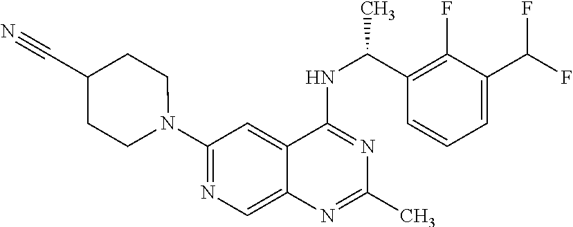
N1(C2=NC=C3C(=C2)C(NC(C2=C(F)C(C(F)F)=CC=C2)C)=NC(C)=N3)CCC(C#N)CC1
